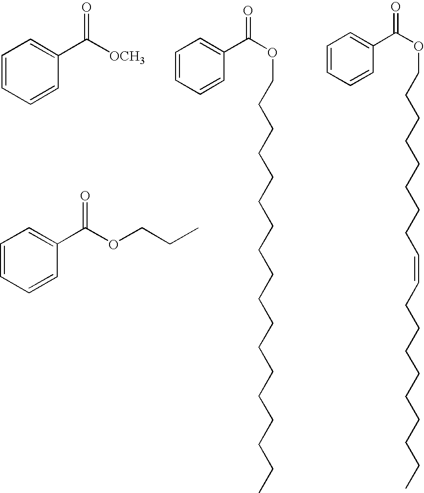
C1=CC=CC(C([OCH3])=O)=C1.C1=CC=CC(C(OCCC)=O)=C1.C(CCCCCCCCCCCCCCCC)COC(C1=CC=CC=C1)=O.C(CCCCCCC=CCCCCCCCCC)COC(C1=CC=CC=C1)=O
